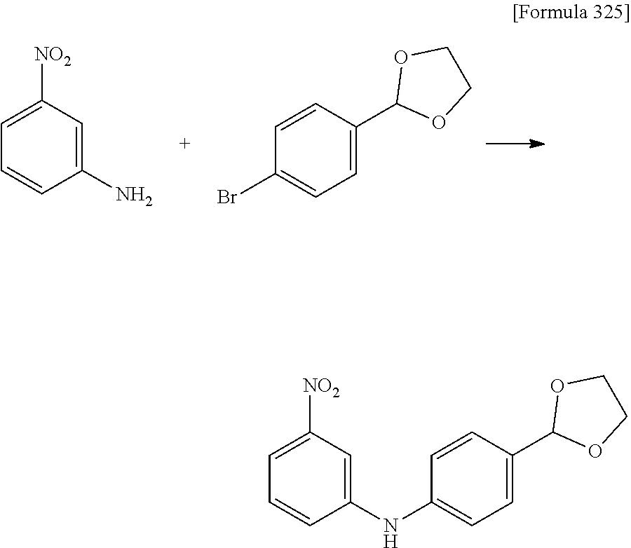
C1=C([NO2])C=C(N)C=C1.C1=CC(C2OCCO2)=CC=C1Br.C1=C([NO2])C=C(NC2=CC=C(C3OCCO3)C=C2)C=C1
